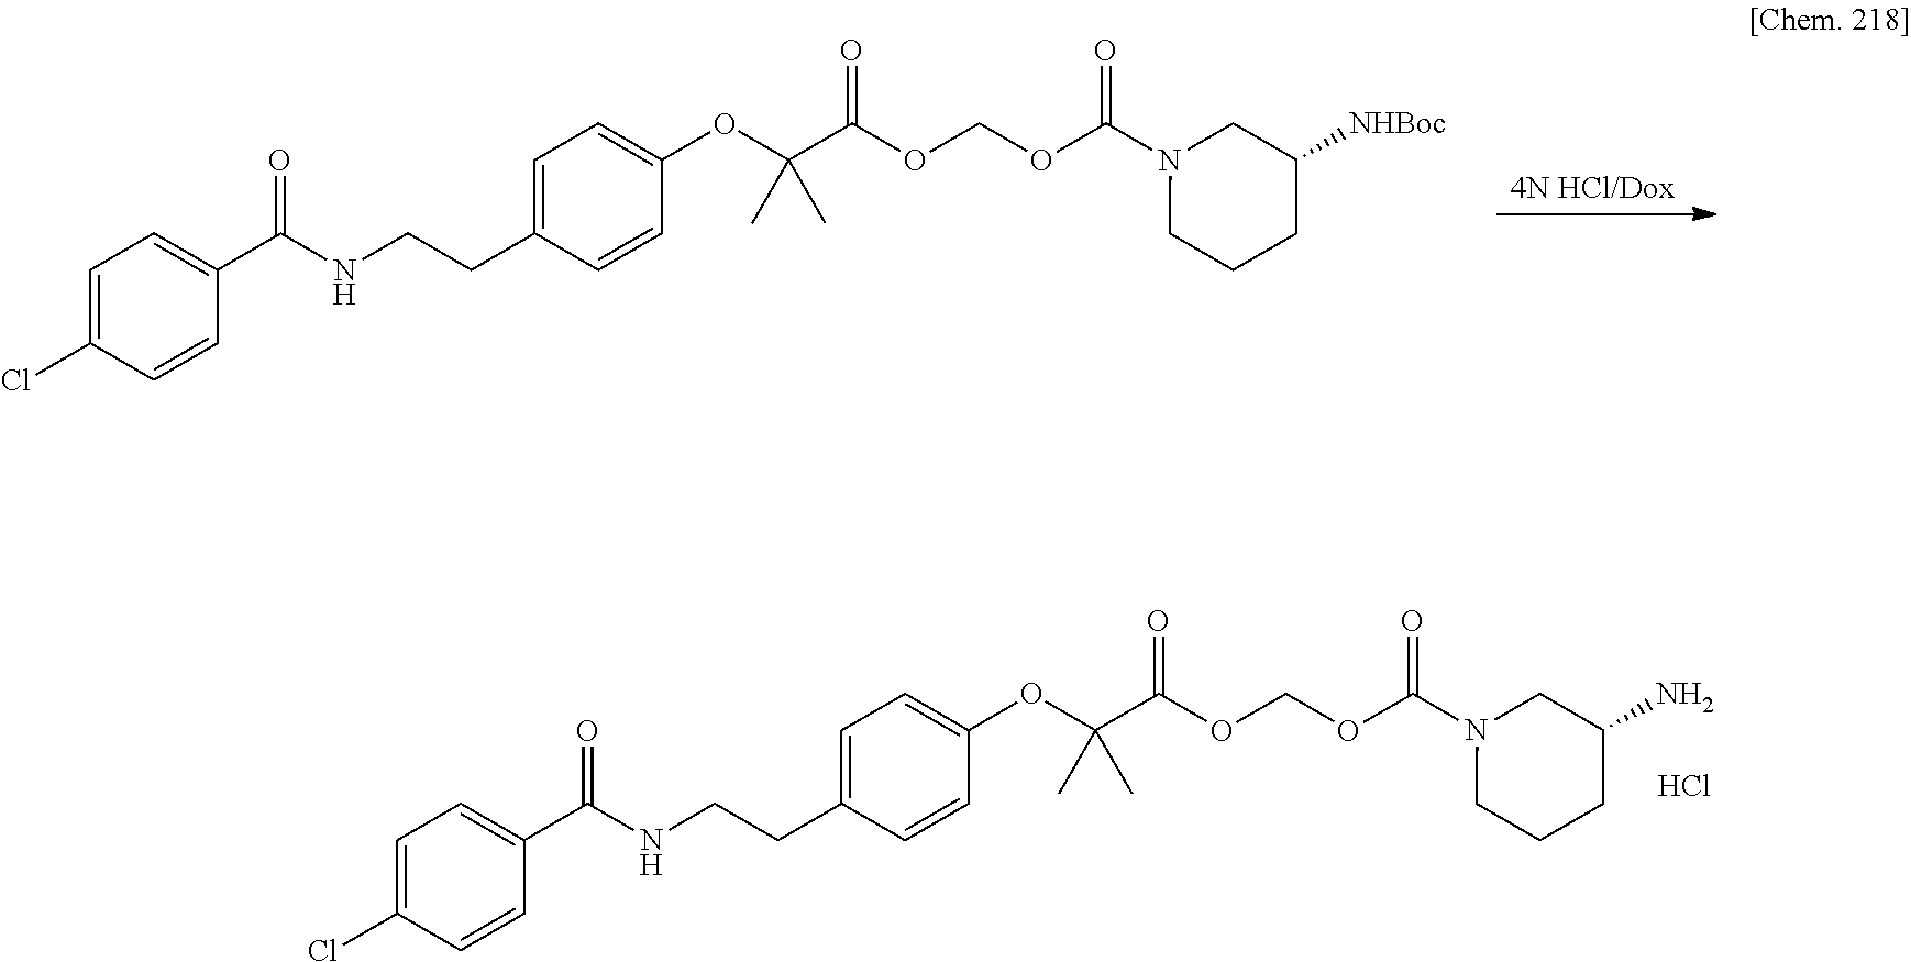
[4N HCl/Dox].C1=C(Cl)C=CC(C(NCCC2=CC=C(OC(C(=O)OCOC(=O)N3CC([NHBoc])CCC3)(C)C)C=C2)=O)=C1.C1=C(Cl)C=CC(C(NCCC2=CC=C(OC(C(=O)OCOC(=O)N3CC(N)CCC3)(C)C)C=C2)=O)=C1.Cl
